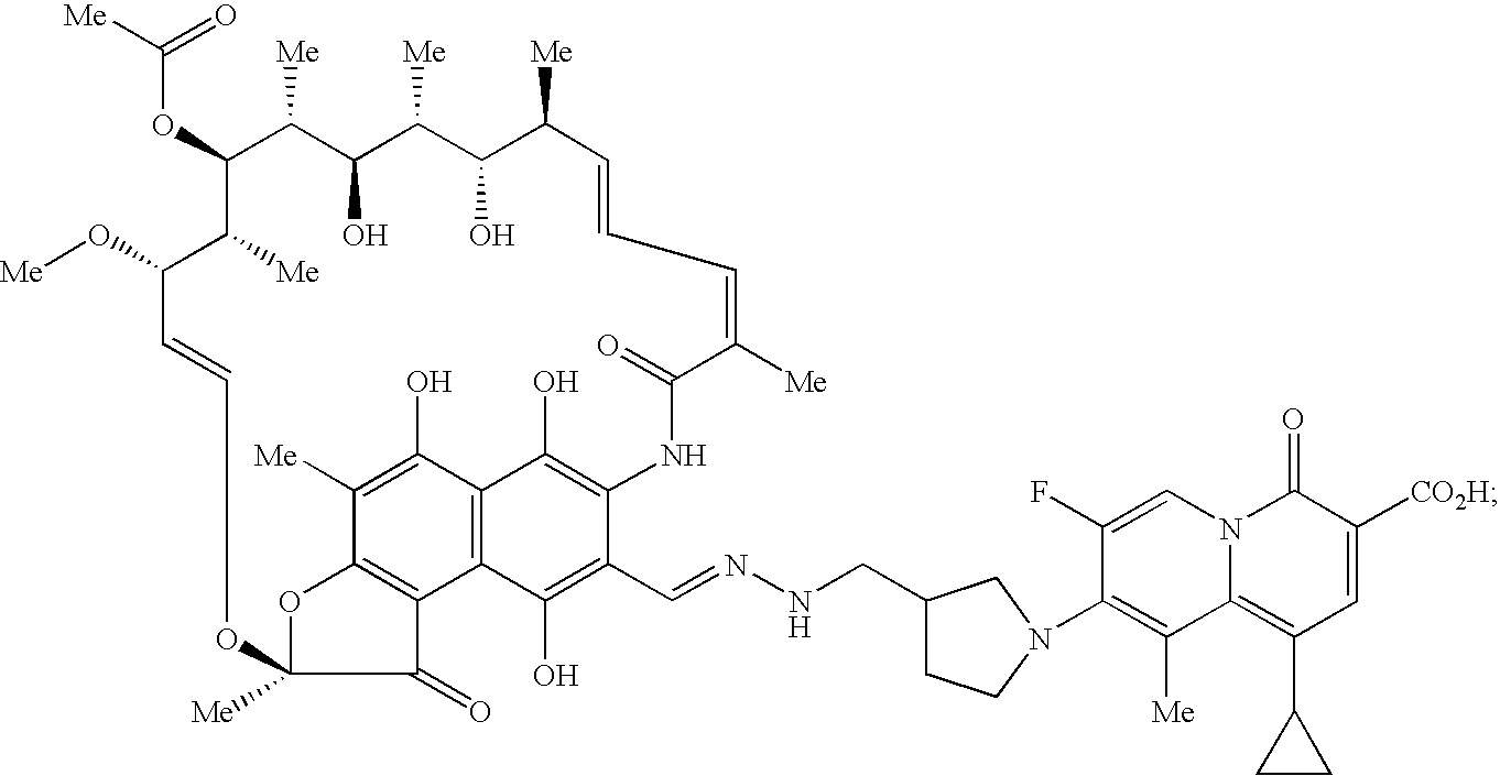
C(OC1C([Me])C(O)C([Me])C(O)C([Me])C=CC=C([Me])C(=O)NC2=C(O)C3=C(C(O)=C2C=NNCC2CCN(C4=C([Me])C5=C(C6CC6)C=C([CO2H])C(=O)N5C=C4F)C2)C2=C(C([Me])=C3O)OC([Me])(C2=O)OC=CC(O[Me])C1[Me])([Me])=O
